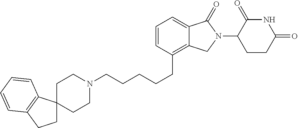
C1N(CCCCCC2=C3C(=CC=C2)C(=O)N(C2C(=O)NC(=O)CC2)C3)CCC2(C1)CCC1=C2C=CC=C1
